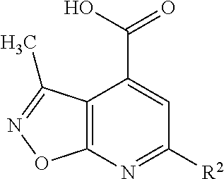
C12=C(N=C([R2])C=C1C(O)=O)ON=C2C
